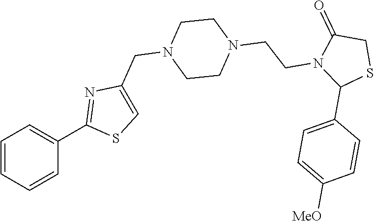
C1=CC=CC(C2=NC(CN3CCN(CCN4C(C5=CC=C([MeO])C=C5)SCC4=O)CC3)=CS2)=C1
